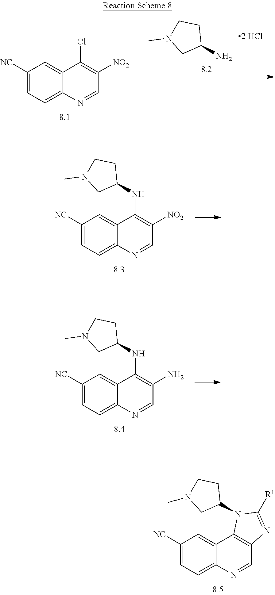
C1([NC])=CC=C2C(=C1)C(NC1CCN(C)C1)=C([NO2])C=N2.C1([NC])=CC=C2C(=C1)C1=C(C=N2)N=C([R1])N1C1CCN(C)C1.[2 HCl].C1([NC])=CC=C2C(=C1)C(Cl)=C([NO2])C=N2.NC1CCN(C)C1.C1([NC])=CC=C2C(=C1)C(NC1CCN(C)C1)=C(N)C=N2
